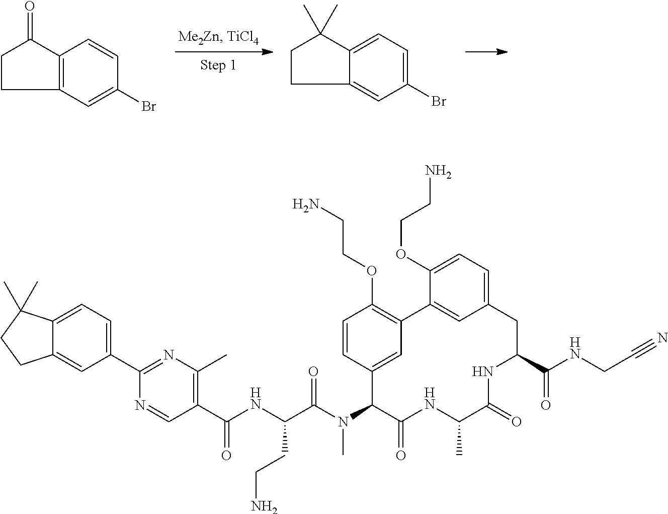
C1CC2=C(C1=O)C=CC(Br)=C2.C1CC2=CC(Br)=CC=C2C1(C)C.C1(C2=NC(C)=C(C(NC(C(N(C3C(=O)NC(C)C(=O)NC(C(NCC#N)=O)CC4=CC=C(OCCN)C(=C4)C4=C(OCCN)C=CC3=C4)C)=O)CCN)=O)C=N2)=CC=C2C(=C1)CCC2(C)C
